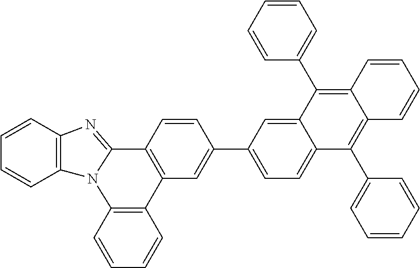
C1=CC2=C(C=C1)N1C(=NC3=C1C=CC=C3)C1=C2C=C(C2=CC=C3C(=C2)C(C2=CC=CC=C2)=C2C(=C3C3=CC=CC=C3)C=CC=C2)C=C1
